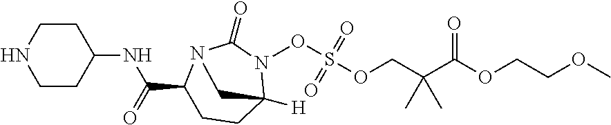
S(OCC(C(OCCOC)=O)(C)C)(=O)(=O)ON1C(=O)N2C(C(=O)NC3CCNCC3)CCC1([H])C2
